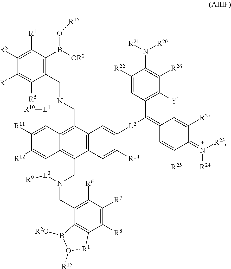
[L1][R10].C1([R22])=CC2=C(C([R26])=C1N([R21])[R20])[Y1]C1=C([R27])C(=N([R23])[R24])C([R25])=CC1=C2[L2]C1=CC2=C(C(CN(CC3=C([R6])C([R7])=C([R8])C4=C3B([R2O])O([R15])[R1]4)[L3][R9])=C3C(=C2CNCC2=C4C(=C([R3])C([R4])=C2[R5])[R1]O([R15])B4[OR2])C=C([R11])C([R12])=C3)C=C1[R14]
